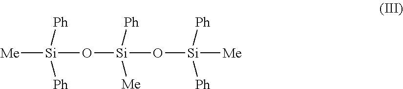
[Me][Si](O[Si](O[Si]([Me])([Ph])[Ph])([Ph])[Me])([Ph])[Ph]
